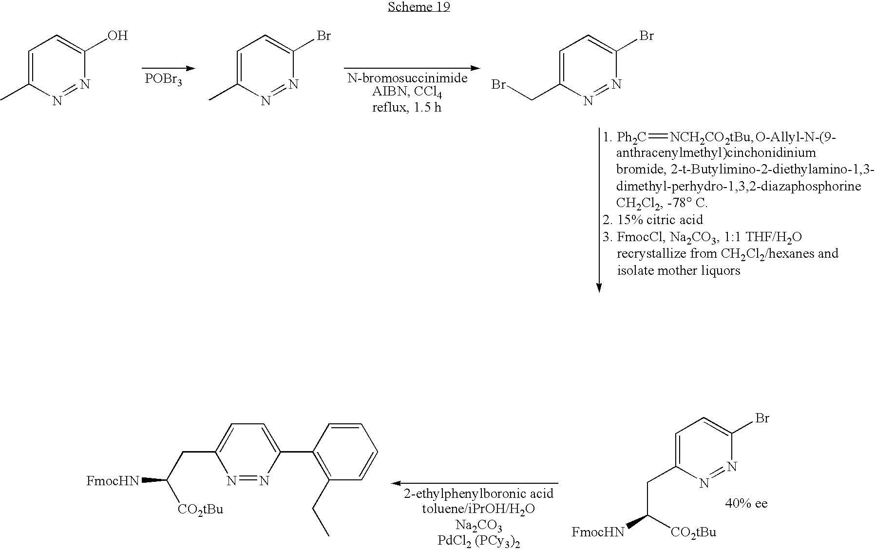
[POBr3].C1=C(C)N=NC(O)=C1.C1=C(C)N=NC(Br)=C1.C1=C(CBr)N=NC(Br)=C1.[Ph2C]=[NCH2CO2tBu].C1=C(CC([CO2tBu])[FmocHN])N=NC(Br)=C1.[Na2CO3].[PdCl2 (PCy3)2].N1=NC(C2=C(CC)C=CC=C2)=CC=C1CC([CO2tBu])[FmocHN]
